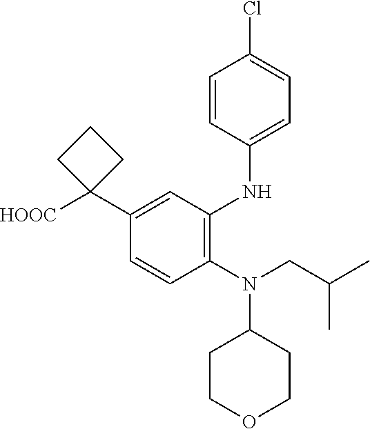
C1=CC(NC2=C(N(C3CCOCC3)CC(C)C)C=CC(C3([HOOC])CCC3)=C2)=CC=C1Cl
